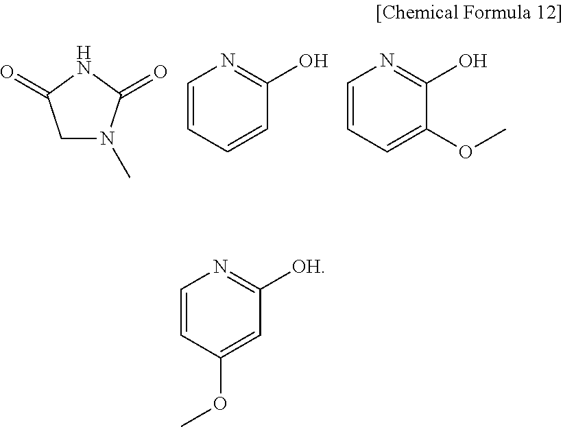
C1N(C)C(=O)NC1=O.C1=CC=CC(O)=N1.C1=CC=C(OC)C(O)=N1.C1=CC(OC)=CC([OH])=N1
